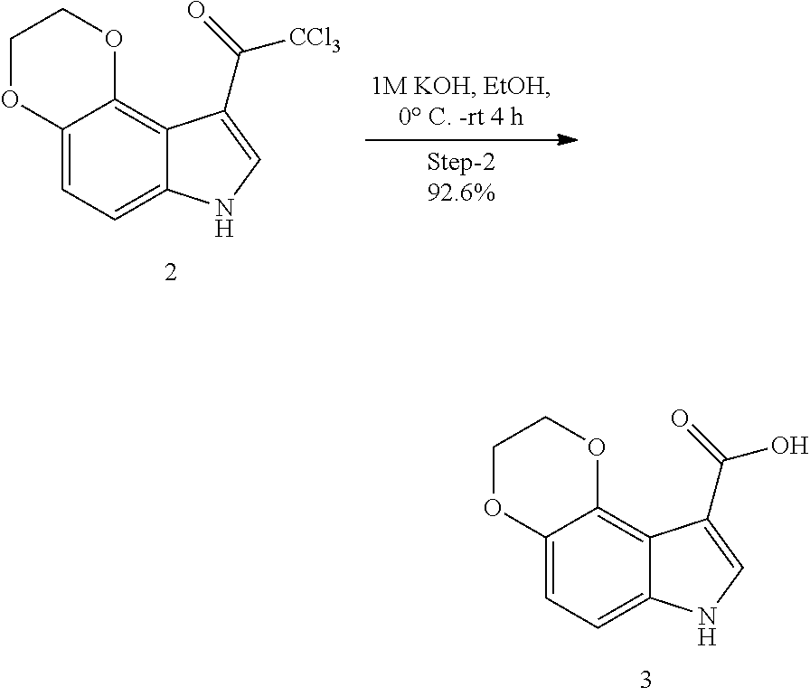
C12=CC=C3C(=C1OCCO2)C(C(=O)[CCl3])=CN3.C12=CC=C3C(=C1OCCO2)C(C(=O)O)=CN3
